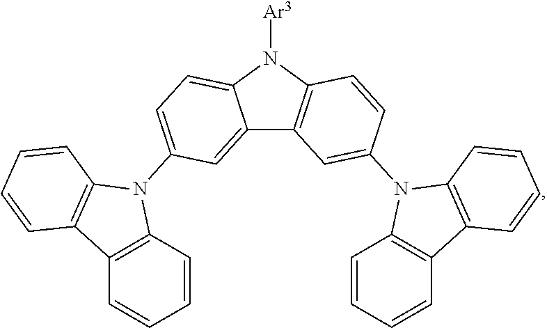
C12=CC=C(N3C4=C(C5=C3C=CC=C5)C=CC=C4)C=C1C1=C(C=CC(N3C4=C(C5=C3C=CC=C5)C=CC=C4)=C1)N2[Ar3]
